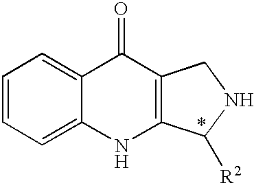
C1=CC=C2C(=C1)C(=O)C1=C(N2)C([R2])NC1
